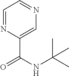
C1=NC(C(=O)NC(C)(C)C)=CN=C1
